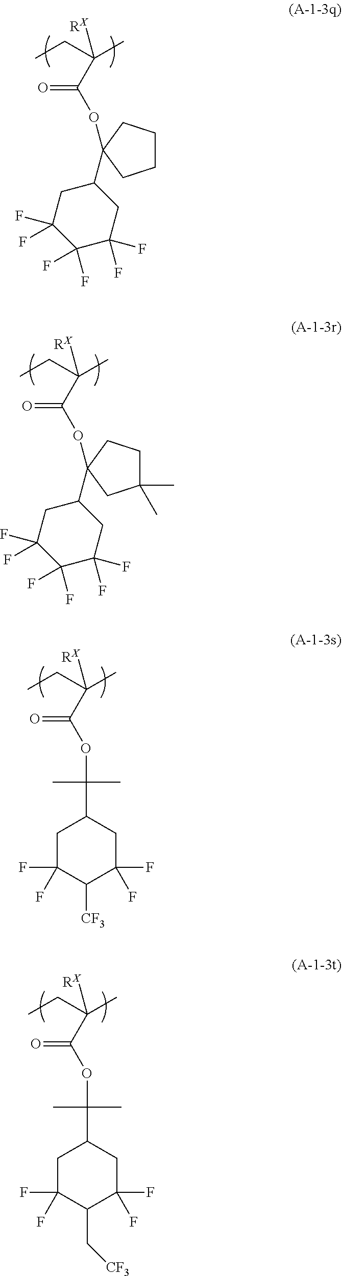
O(C(C(C)(CC)[RX])=O)C1(C2CC(F)(F)C(F)(F)C(F)(F)C2)CCCC1.O(C(C(C)(CC)[RX])=O)C1(C2CC(F)(F)C(F)(F)C(F)(F)C2)CCC(C)(C)C1.C1(C(OC(C(C)(CC)[RX])=O)(C)C)CC(F)(F)C([CF3])C(F)(F)C1.C1(C(OC(C(C)(CC)[RX])=O)(C)C)CC(F)(F)C(C[CF3])C(F)(F)C1
